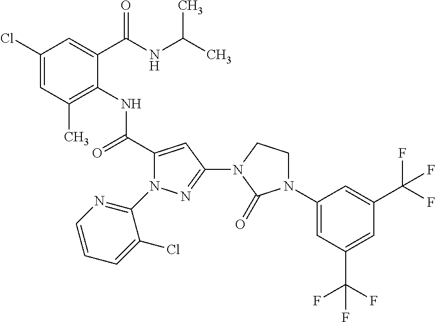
C1(Cl)=CC(C)=C(NC(C2=CC(N3CCN(C4=CC(C(F)(F)F)=CC(C(F)(F)F)=C4)C3=O)=NN2C2=NC=CC=C2Cl)=O)C(C(NC(C)C)=O)=C1
